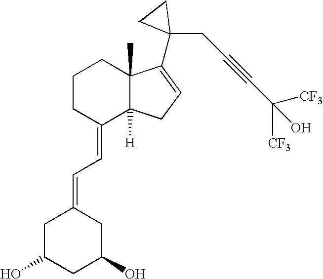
C1CCC(=CC=C2CC(O)CC(O)C2)C2([H])C1(C)C(C1(CC#CC(O)([CF3])[CF3])CC1)=CC2
